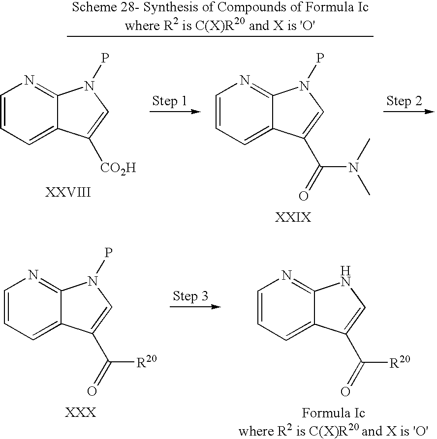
C1=CC=C2C(=N1)N(P)C=C2C(=O)[R20].C1=CC=C2C(=N1)NC=C2C([R20])=O.C1=CC=C2C(=N1)N(P)C=C2[CO2H].C1=CC=C2C(=N1)N(P)C=C2C(=O)N(C)C
